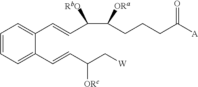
C1=CC=C(C=CC(C[W])[ORc])C(C=CC(C(CCCC([A])=O)[ORa])[RbO])=C1
